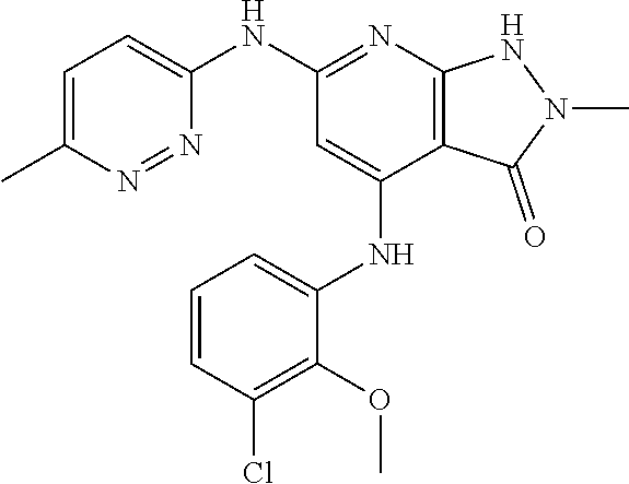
C1(NC2=NC3=C(C(NC4=CC=CC(Cl)=C4OC)=C2)C(=O)N(C)N3)=CC=C(C)N=N1
